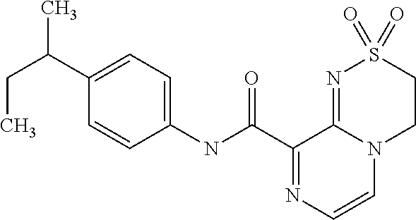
C1(NC(C2=NC=CN3C2=NS(=O)(=O)CC3)=O)=CC=C(C(CC)C)C=C1
